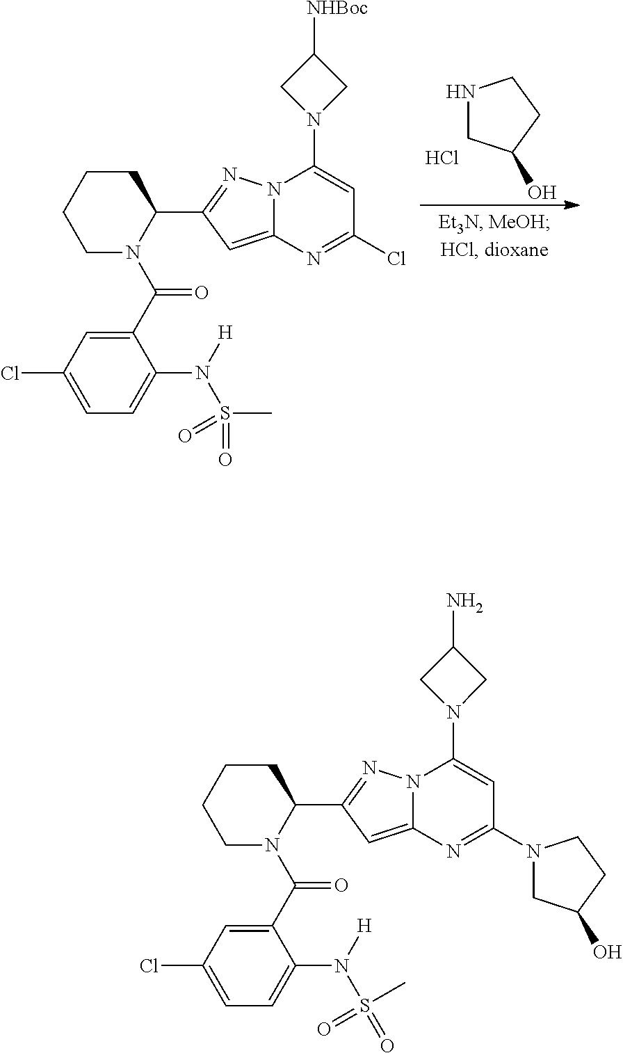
N1CC(O)CC1.Cl.C1CCCN(C(C2=CC(Cl)=CC=C2N([H])S(C)(=O)=O)=O)C1C1=NN2C(=C1)N=C(Cl)C=C2N1CC([NHBoc])C1.C1CCCN(C(C2=CC(Cl)=CC=C2N([H])S(C)(=O)=O)=O)C1C1=NN2C(=C1)N=C(N1CC(O)CC1)C=C2N1CC(N)C1
